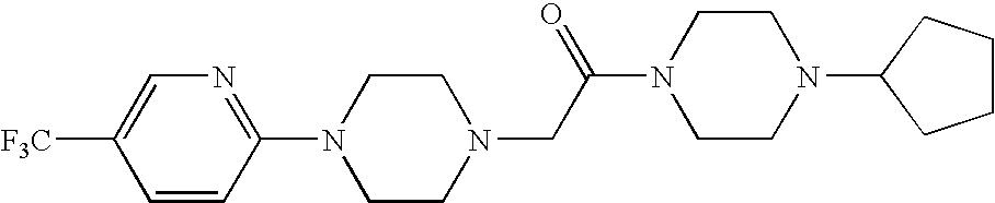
C1=CC(N2CCN(CC(N3CCN(C4CCCC4)CC3)=O)CC2)=NC=C1[F3C]
